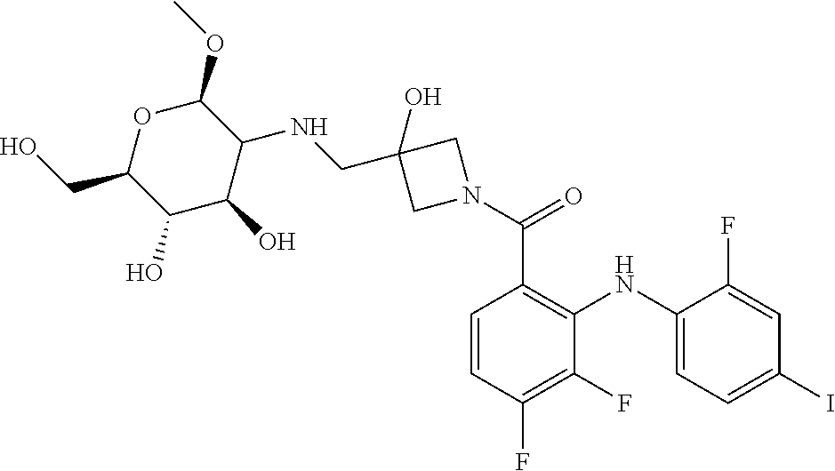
C1=C(F)C(NC2=C(C(N3CC(O)(CNC4C(OC)OC(CO)C(O)C4O)C3)=O)C=CC(F)=C2F)=CC=C1I
